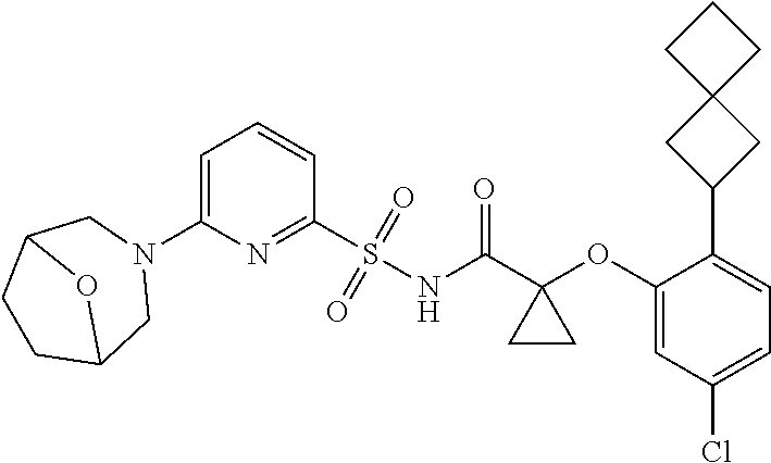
C1=C(N2CC3CCC(C2)O3)N=C(S(NC(C2(OC3=CC(Cl)=CC=C3C3CC4(C3)CCC4)CC2)=O)(=O)=O)C=C1
